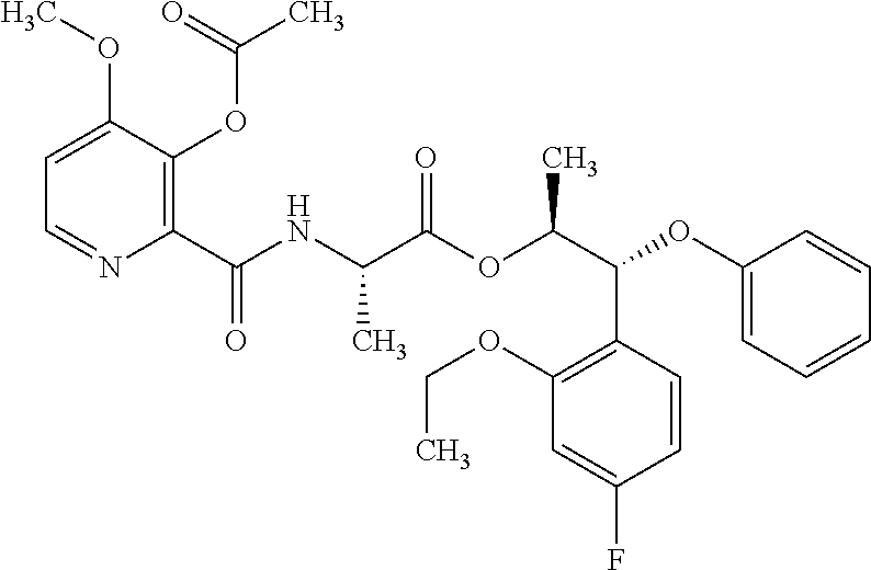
C1=C(OC)C(OC(C)=O)=C(C(NC(C(OC(C(OC2=CC=CC=C2)C2=C(OCC)C=C(F)C=C2)C)=O)C)=O)N=C1
